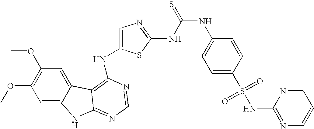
N(C1=CN=C(NC(=S)NC2=CC=C(S(NC3=NC=CC=N3)(=O)=O)C=C2)S1)C1=C2C3=CC(OC)=C(OC)C=C3NC2=NC=N1
